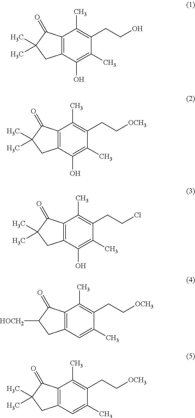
C12=C(C(O)=C(C)C(CCO)=C1C)CC(C)(C)C2=O.C12=C(C(O)=C(C)C(CC[OCH3])=C1C)CC(C)(C)C2=O.C12=C(C(O)=C(C)C(CCCl)=C1C)CC(C)(C)C2=O.C12=C(C=C(C)C(CC[OCH3])=C1C)CC([HOCH2])C2=O.C12=C(C=C(C)C(CC[OCH3])=C1C)CC(C)(C)C2=O
